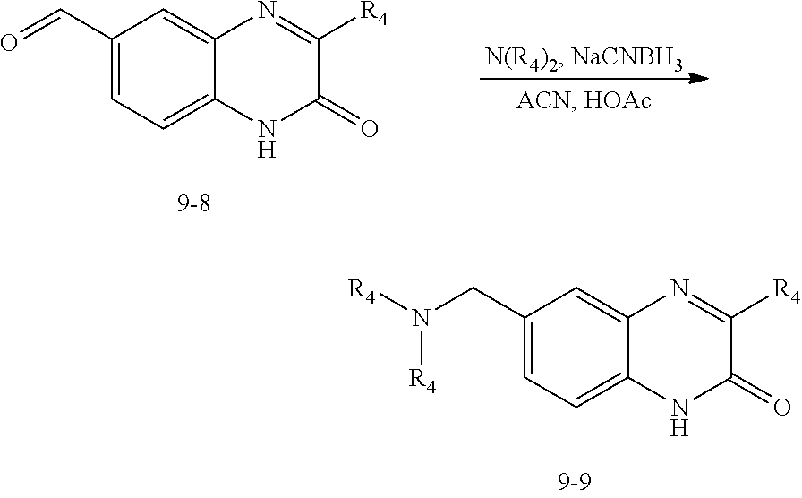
C1(C=O)=CC=C2C(=C1)N=C([R4])C(=O)N2.C1(CN([R4])[R4])=CC=C2C(=C1)N=C([R4])C(=O)N2
